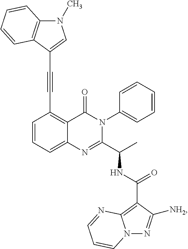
C1(C#CC2=CN(C)C3=C2C=CC=C3)=C2C(=CC=C1)N=C(C(C)NC(C1=C3N(N=C1[NH2])C=CC=N3)=O)N(C1=CC=CC=C1)C2=O
